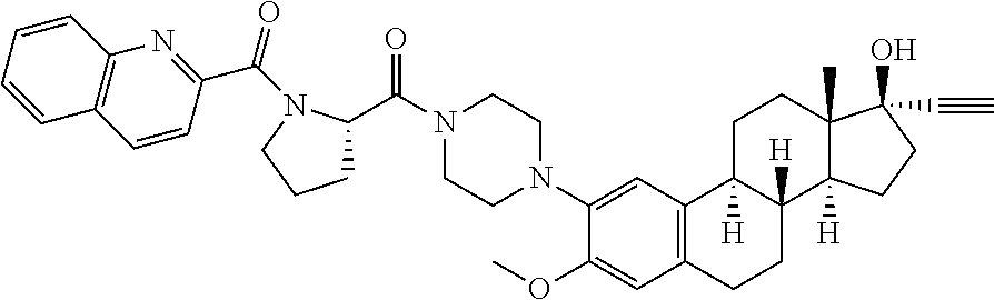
N1(C(C2CCCN2C(=O)C2=NC3=C(C=C2)C=CC=C3)=O)CCN(C2=CC3=C(C=C2OC)CCC2([H])C3([H])CCC3(C)C2([H])CCC3(O)C#C)CC1
